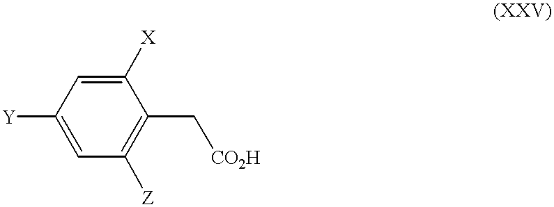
[Y]C1=CC([Z])=C(C[CO2H])C([X])=C1
